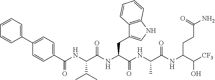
C1=CC(C(NC(C(NC(C(NC(C(NC(C([CF3])O)CCC(N)=O)=O)C)=O)CC2=CNC3=C2C=CC=C3)=O)C(C)C)=O)=CC=C1C1=CC=CC=C1
